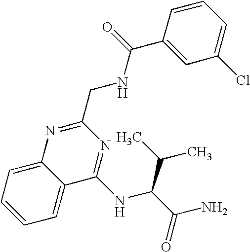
C1=C2C(=CC=C1)C(NC(C(N)=O)C(C)C)=NC(CNC(C1=CC(Cl)=CC=C1)=O)=N2
